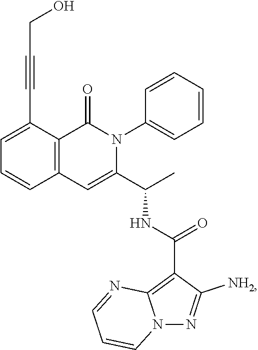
C1=C(C#CCO)C2=C(C=C1)C=C(C(C)NC(=O)C1=C3N(N=C1N)C=CC=N3)N(C1=CC=CC=C1)C2=O
